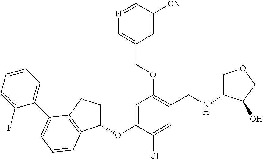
C1(OC2=CC(OCC3=CN=CC([CN])=C3)=C(CNC3COCC3O)C=C2Cl)CCC2=C1C=CC=C2C1=CC=CC=C1F
